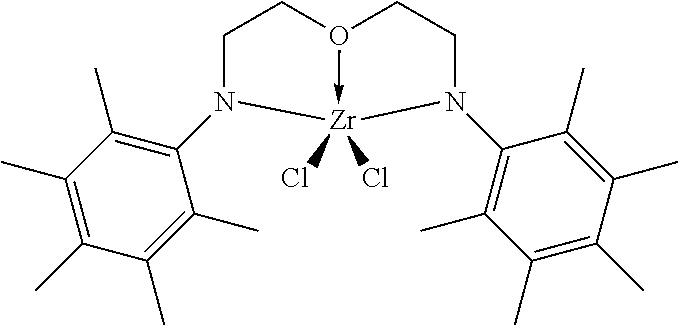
C1CO2->[Zr](Cl)(Cl)(N1C1=C(C)C(C)=C(C)C(C)=C1C)N(C1=C(C)C(C)=C(C)C(C)=C1C)CC2
